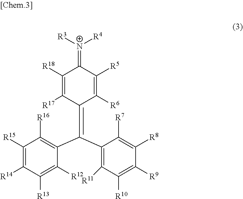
C1([R18])=C([R17])C(=C(C2=C([R11])C([R10])=C([R9])C([R8])=C2[R7])C2=C([R16])C([R15])=C([R14])C([R13])=C2[R12])C([R6])=C([R5])C1=[N+]([R4])[R3]
